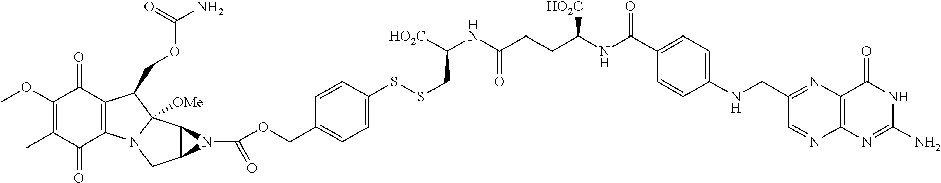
C1(OC)=C(C)C(=O)C2=C(C1=O)C(COC(=O)N)C1([OMe])N2CC2C1N2C(=O)OCC1=CC=C(SSCC([HO2C])NC(=O)CCC([HO2C])NC(=O)C2=CC=C(NCC3=NC4=C(N=C3)N=C(N)NC4=O)C=C2)C=C1
